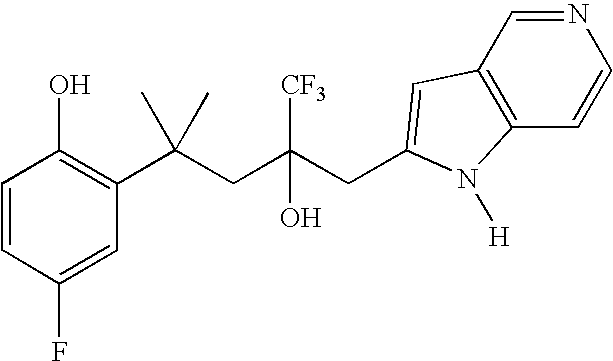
C1=CC(F)=CC(C(CC(CC2=CC3=C(C=CN=C3)N2[H])([CF3])O)(C)C)=C1O
